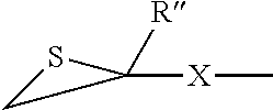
C1([X]C)([R])SC1
